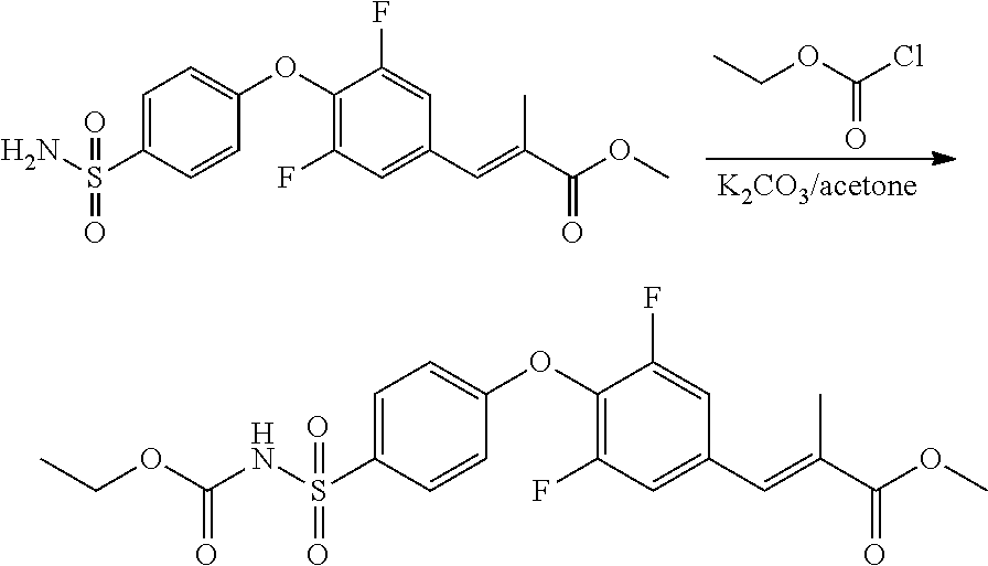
C(OC(Cl)=O)C.C1=C(S(N)(=O)=O)C=CC(OC2=C(F)C=C(C=C(C(OC)=O)C)C=C2F)=C1.C1=C(S(NC(OCC)=O)(=O)=O)C=CC(OC2=C(F)C=C(C=C(C(OC)=O)C)C=C2F)=C1
